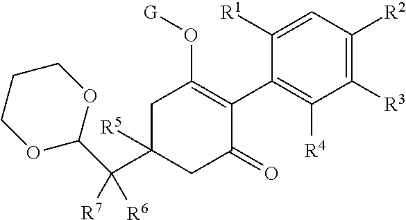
C1(C2=C(O[G])CC(C(C3OCCCO3)([R7])[R6])([R5])CC2=O)=C([R4])C([R3])=C([R2])C=C1[R1]
